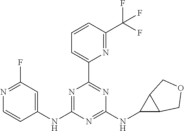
C1(NC2=NC(C3=CC=CC(C(F)(F)F)=N3)=NC(NC3C4C3COC4)=N2)=CC(F)=NC=C1
